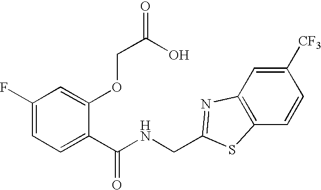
C1(F)=CC=C(C(NCC2=NC3=C(C=CC([CF3])=C3)S2)=O)C(OCC(O)=O)=C1
